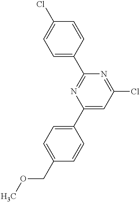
C1=C(COC)C=CC(C2=CC(Cl)=NC(C3=CC=C(Cl)C=C3)=N2)=C1
